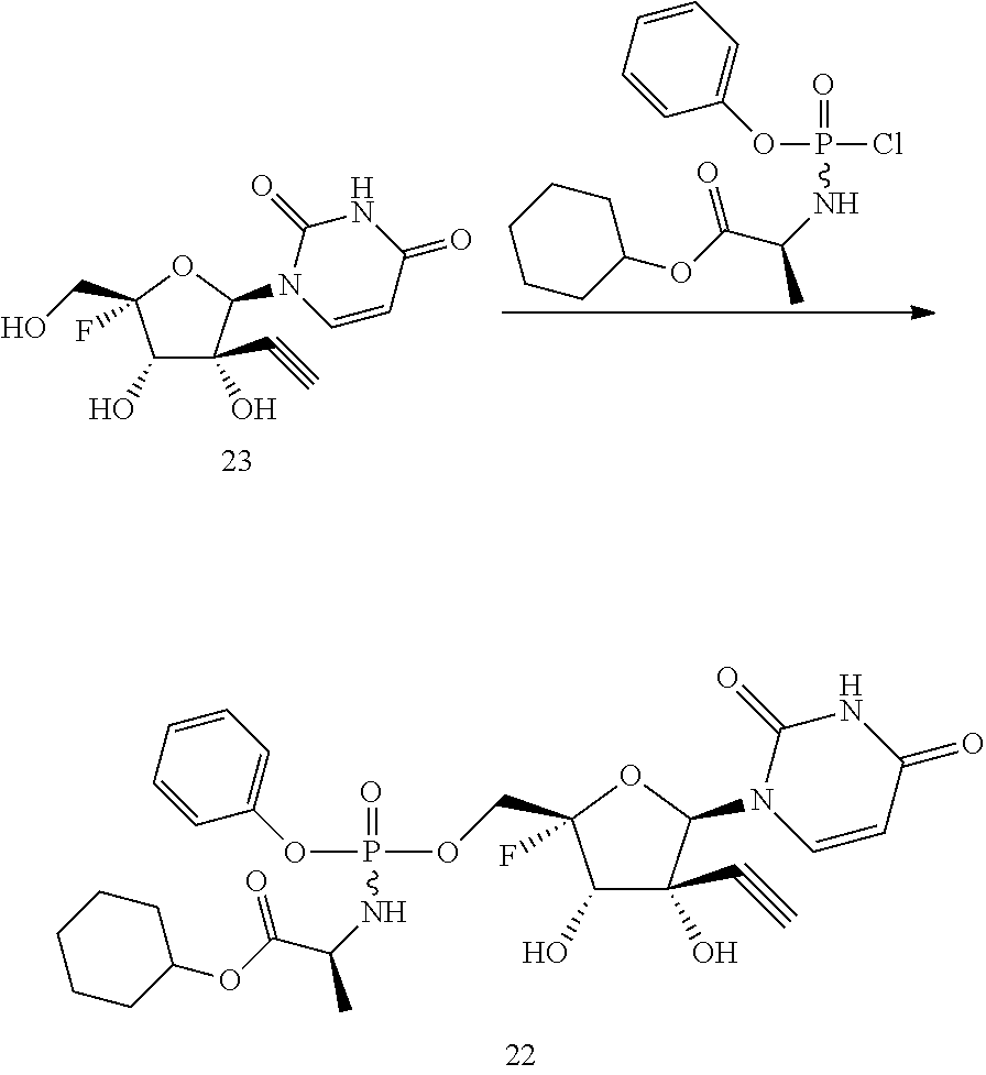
C1CCC(OC(C(NP(=O)(Cl)OC2=CC=CC=C2)C)=O)CC1.OC1C(O)(C#C)C(N2C=CC(=O)NC2=O)OC1(CO)F.OC1C(O)(C#C)C(N2C=CC(=O)NC2=O)OC1(COP(NC(C(OC1CCCCC1)=O)C)(=O)OC1=CC=CC=C1)F
